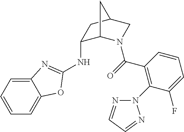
C1(NC2=NC3=CC=CC=C3O2)C2N(C(=O)C3=C(N4N=CC=N4)C(F)=CC=C3)CC(C1)C2
